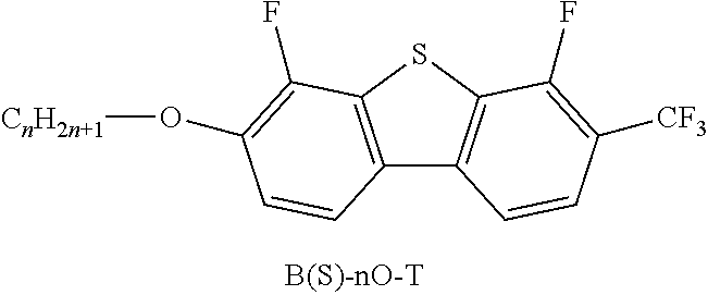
C12=C(SC3=C1C=CC([CF3])=C3F)C(F)=C(O[CnH2n+1])C=C2
